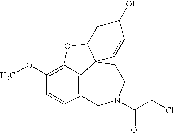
C12=C3C=CC(OC)=C1OC1CC(O)C=CC21CCN(C(CCl)=O)C3
